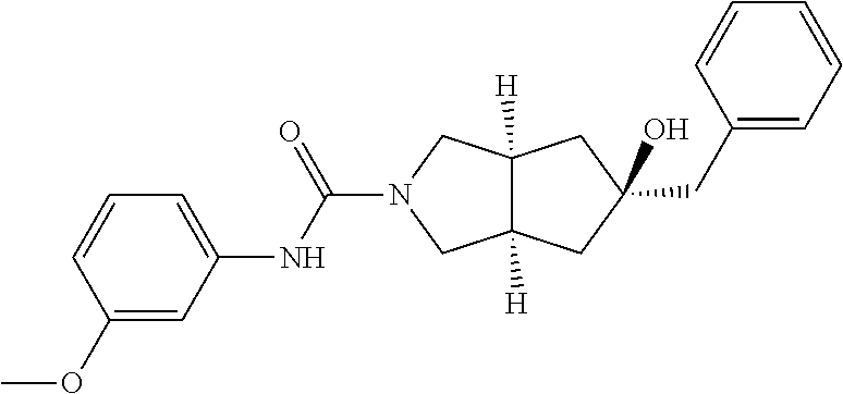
C(C1(O)CC2([H])CN(C(NC3=CC=CC(OC)=C3)=O)CC2([H])C1)C1=CC=CC=C1
